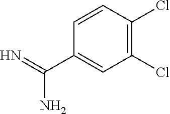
C1(Cl)=C(Cl)C=CC(C(=N)N)=C1
